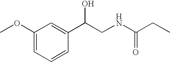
C1(OC)=CC=CC(C(CNC(CC)=O)O)=C1
